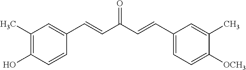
C1(C)=C(O)C=CC(C=CC(C=CC2=CC=C([OCH3])C(C)=C2)=O)=C1
